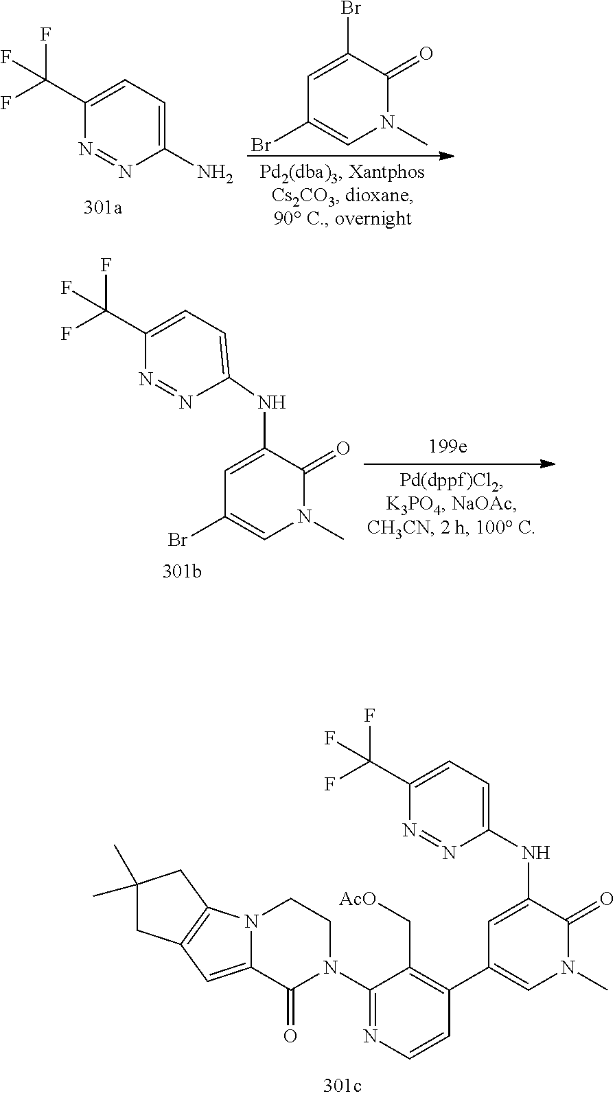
C1=C(Br)C(=O)N(C)C=C1Br.N1=NC(N)=CC=C1C(F)(F)F.N1=NC(NC2=CC(Br)=CN(C)C2=O)=CC=C1C(F)(F)F.C1=C(NC2=CC=C(C(F)(F)F)N=N2)C(=O)N(C)C=C1C1=C(C[AcO])C(N2CCN3C(=CC4=C3CC(C)(C)C4)C2=O)=NC=C1
